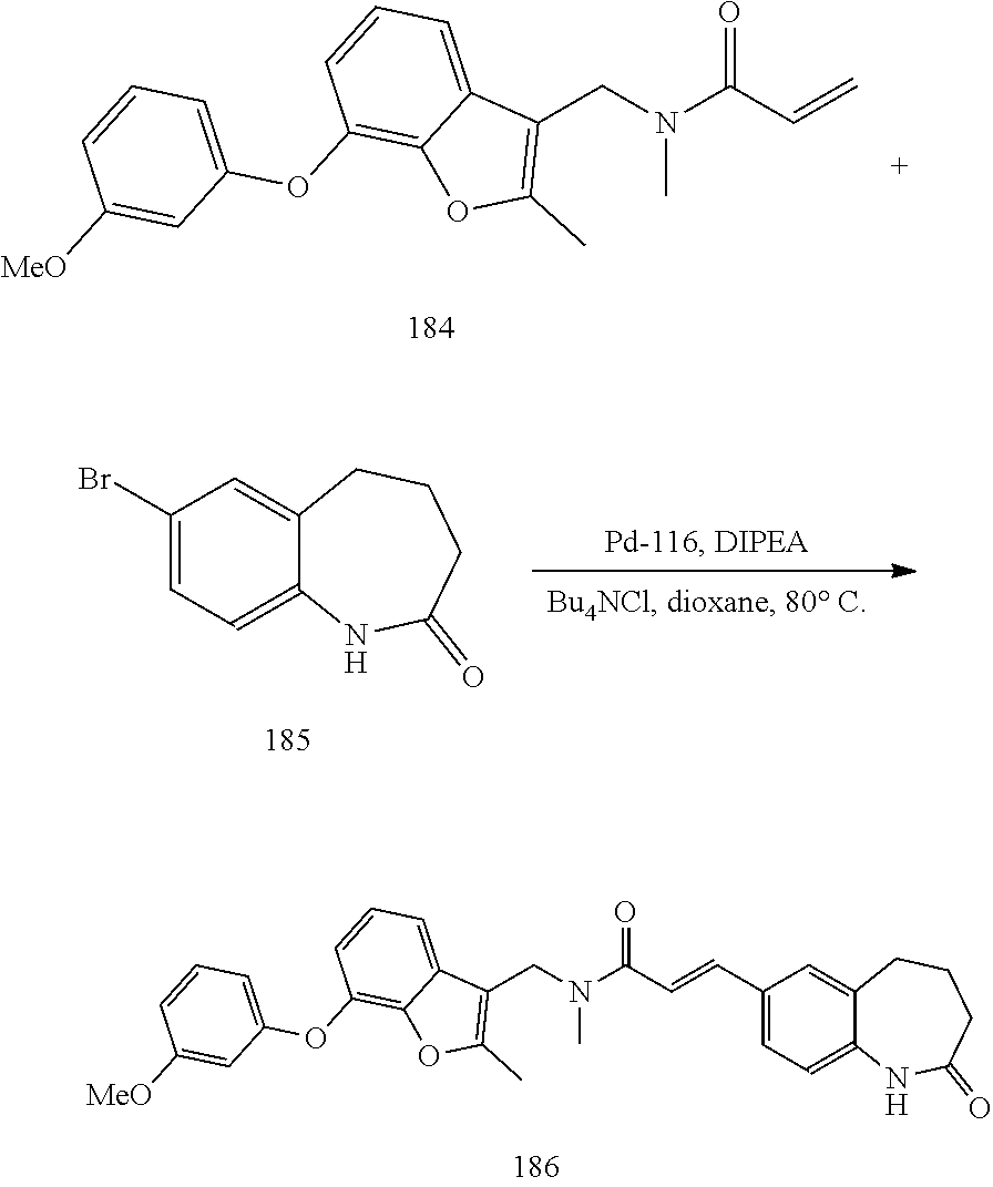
C1=CC=C2C(=C1OC1=CC=CC([MeO])=C1)OC(C)=C2CN(C(C=C)=O)C.C1(Br)=CC=C2C(=C1)CCCC(=O)N2.C1=CC=C2C(=C1OC1=CC=CC([MeO])=C1)OC(C)=C2CN(C(C=CC1=CC=C2C(=C1)CCCC(=O)N2)=O)C
